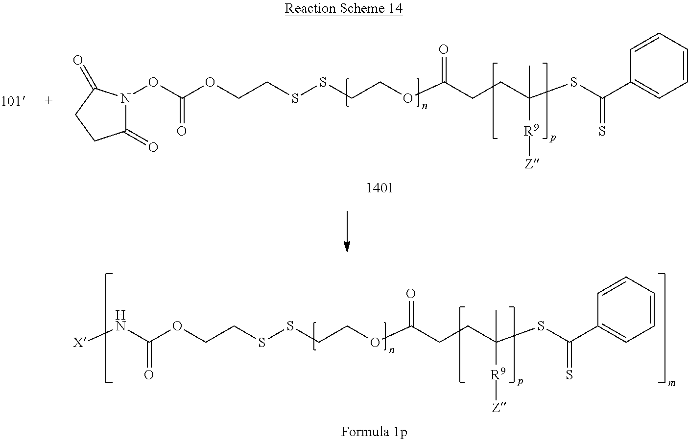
[X]NC(OCCSSCCOC(CCC(SC(C1=CC=CC=C1)=S)([R9][Z])C)=O)=O.C1(=O)N(OC(OCCSSCCOC(CCC(SC(C2=CC=CC=C2)=S)([R9][Z])C)=O)=O)C(=O)CC1
